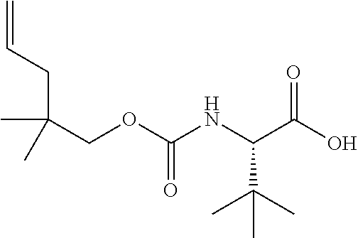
C=CCC(COC(NC(C(O)=O)C(C)(C)C)=O)(C)C
